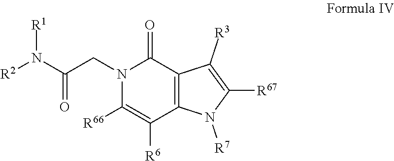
[R2]N(C(=O)CN1C([R66])=C([R6])C2=C(C1=O)C([R3])=C([R67])N2[R7])[R1]
